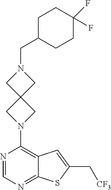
C1C(CN2CC3(C2)CN(C2=C4C(=NC=N2)SC(C[CF3])=C4)C3)CCC(F)(F)C1
